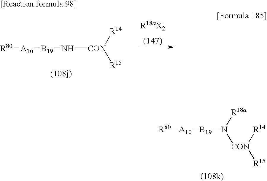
[R80][A10][B19]N([R18a])[CON]([R14])[R15].[R80][A10][B19]N[CON]([R14])[R15]
